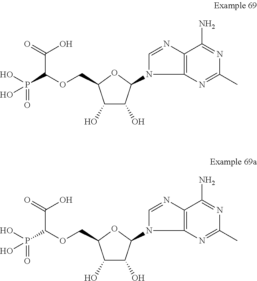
C1(O)C(O)C(N2C=NC3=C2N=C(C)N=C3N)OC1COC(P(=O)(O)O)C(=O)O.C1(O)C(O)C(N2C=NC3=C2N=C(C)N=C3N)OC1COC(P(=O)(O)O)C(=O)O
